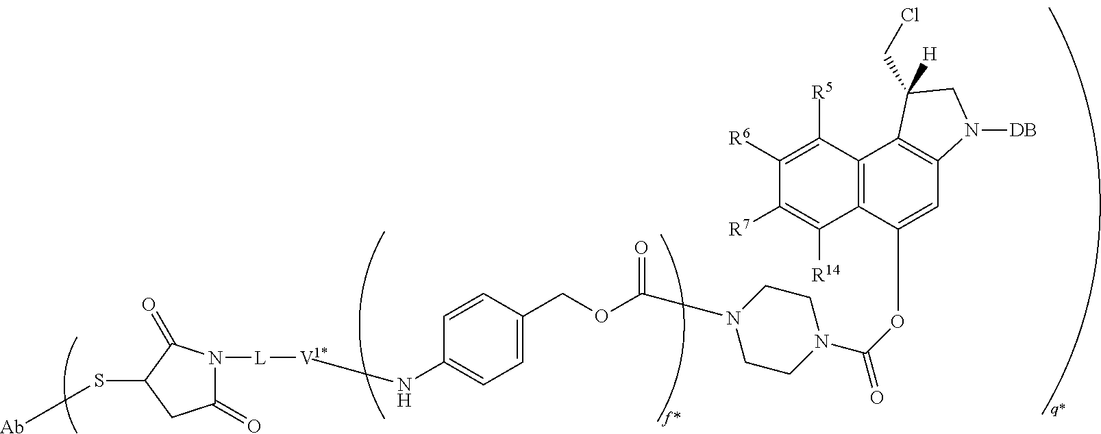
C1(=O)N([L][V1*]NC2=CC=C(COC(N3CCN(C(OC4=CC5=C(C6=C4C([R14])=C([R7])C([R6])=C6[R5])C(CCl)([H])CN5[DB])=O)CC3)=O)C=C2)C(=O)C(S[Ab])C1
